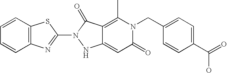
C1(N2NC3=CC(=O)N(CC4=CC=C(C(=O)O)C=C4)C(C)=C3C2=O)=NC2=C(S1)C=CC=C2
